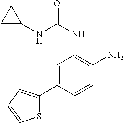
C1(NC(NC2=C(N)C=CC(C3=CC=CS3)=C2)=O)CC1
